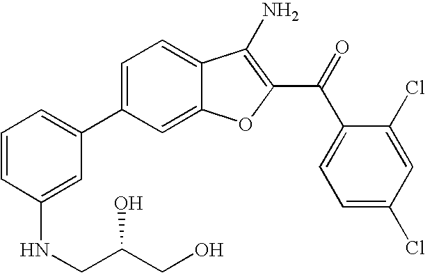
C1=CC(NCC(CO)O)=CC(C2=CC=C3C(=C2)OC(C(C2=CC=C(Cl)C=C2Cl)=O)=C3N)=C1
